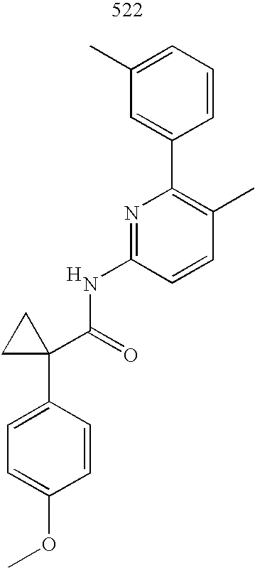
C1=C(C2(C(=O)NC3=NC(C4=CC(C)=CC=C4)=C(C)C=C3)CC2)C=CC(OC)=C1.[H]
